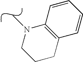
C12=C(CCCN1C)C=CC=C2
